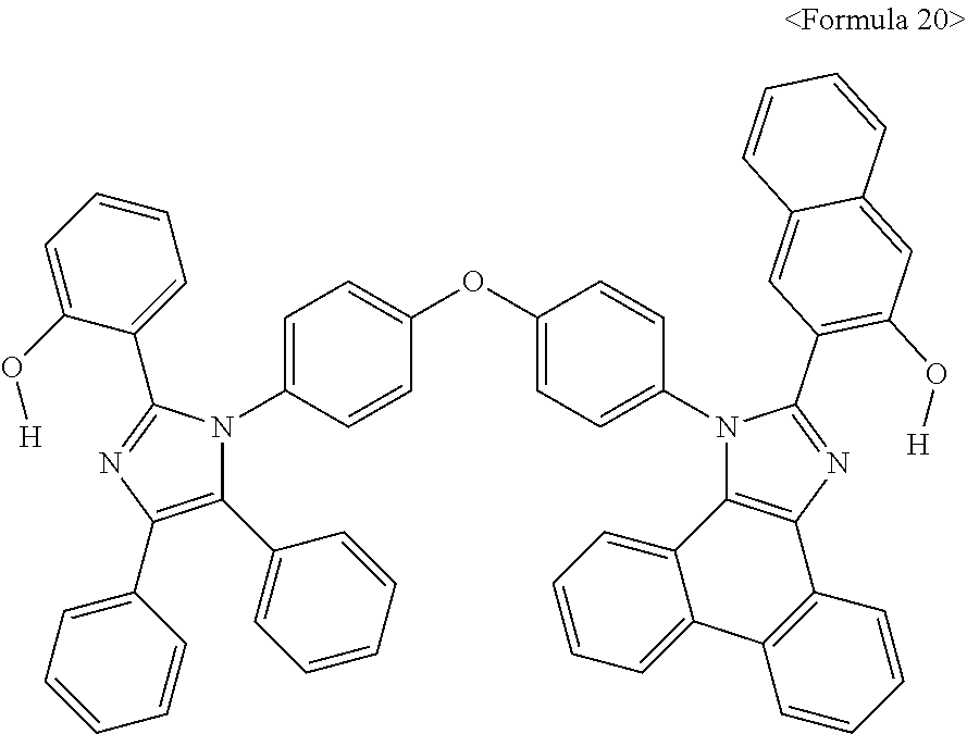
C1=C(OC2=CC=C(N3C4=C(N=C3C3=C(O[H])C=C5C(=C3)C=CC=C5)C3=C(C5=CC=CC=C45)C=CC=C3)C=C2)C=CC(N2C(C3=CC=CC=C3)=C(C3=CC=CC=C3)N=C2C2=CC=CC=C2O[H])=C1
